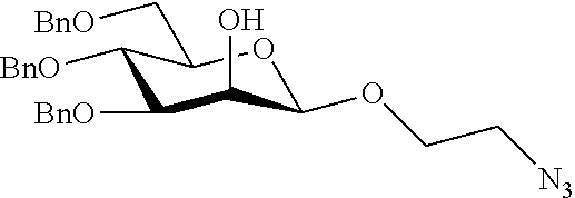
C1([BnO])C([BnO])C(O)C(OCC[N3])OC1C[BnO]
